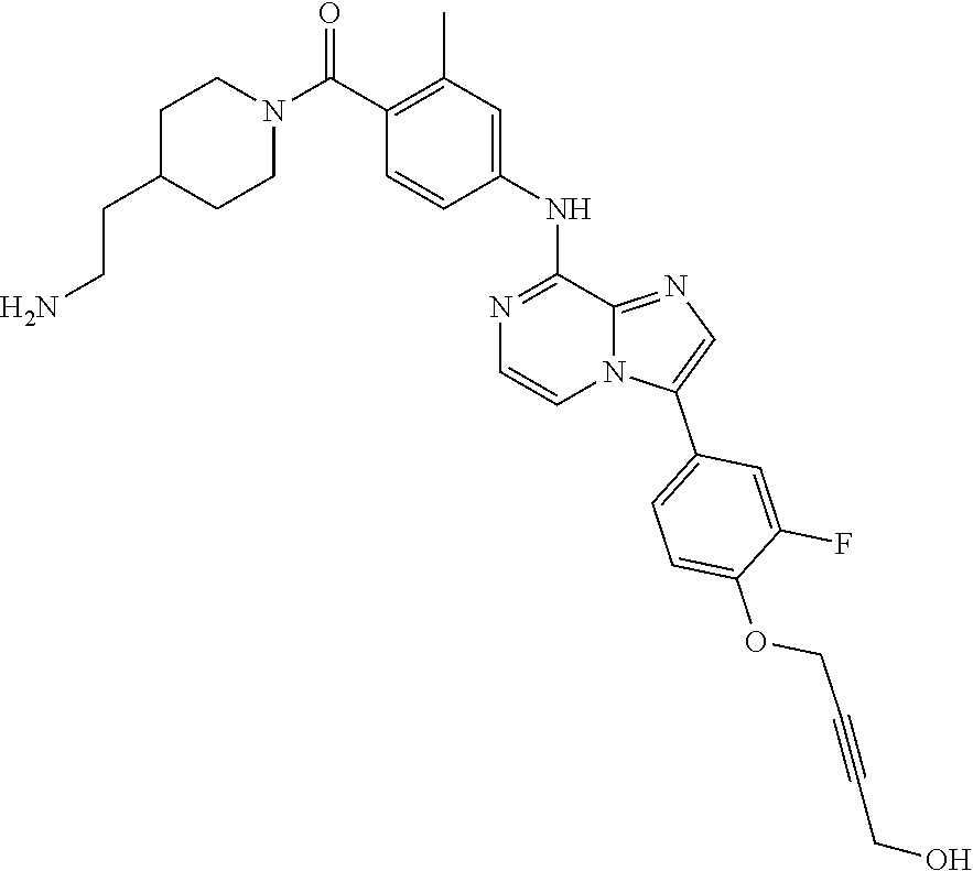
O=C(N1CCC(CCN)CC1)C1=C(C)C=C(NC2=NC=CN3C2=NC=C3C2=CC=C(OCC#CCO)C(F)=C2)C=C1
